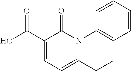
C1(C(O)=O)=CC=C(CC)N(C2=CC=CC=C2)C1=O
